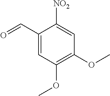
C1(C=O)=CC(OC)=C(OC)C=C1[NO2]
